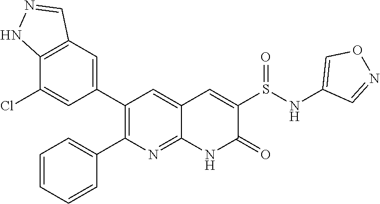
C12=C(C=C(C3=C(C4=CC=CC=C4)N=C4C(=C3)C=C(S(NC3=CON=C3)=O)C(=O)N4)C=C1Cl)C=NN2
